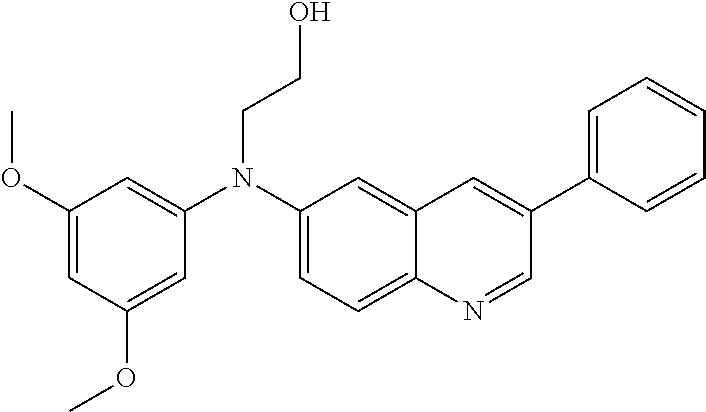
C1=C2C(=CC(N(CCO)C3=CC(OC)=CC(OC)=C3)=C1)C=C(C1=CC=CC=C1)C=N2
